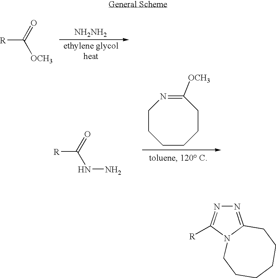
[R]C(=O)[OCH3].[NH2NH2].C1CCCC([OCH3])=NCC1.[R]C(=O)NN.N1=C2N(C([R])=N1)CCCCCC2
